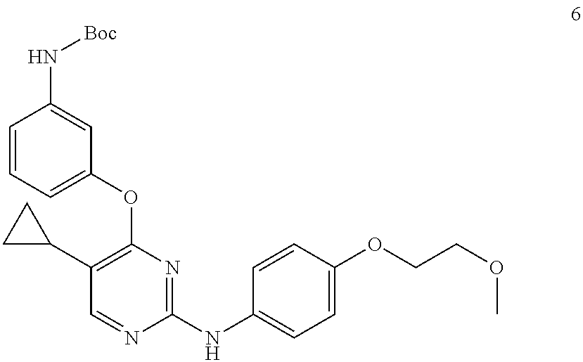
C1=CC=C(OC2=C(C3CC3)C=NC(NC3=CC=C(OCCOC)C=C3)=N2)C=C1N[Boc]
